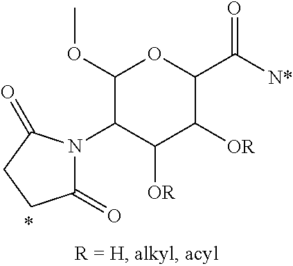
C1(OC)C(N2C(=O)CCC2=O)C([OR])C([OR])C(C(=O)[N*])O1
